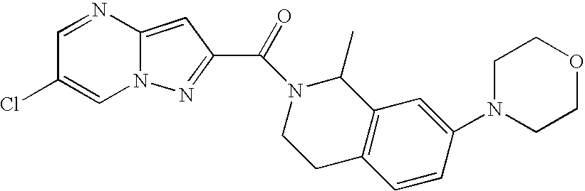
N1=CC(Cl)=CN2C1=CC(C(=O)N1CCC3=C(C1C)C=C(N1CCOCC1)C=C3)=N2
